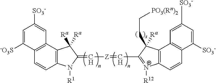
C12=C(C3=C(C=C1)N([R1])C(=C[Z]=CC1=[N+]([R12])C4=C(C1(CC[PO3(Rn)2])[Ra])C1=C(C=C4)C([SO3-])=CC([SO3-])=C1)C3([Ra])[Ra])C=C([SO3-])C=C2[-O3S]
